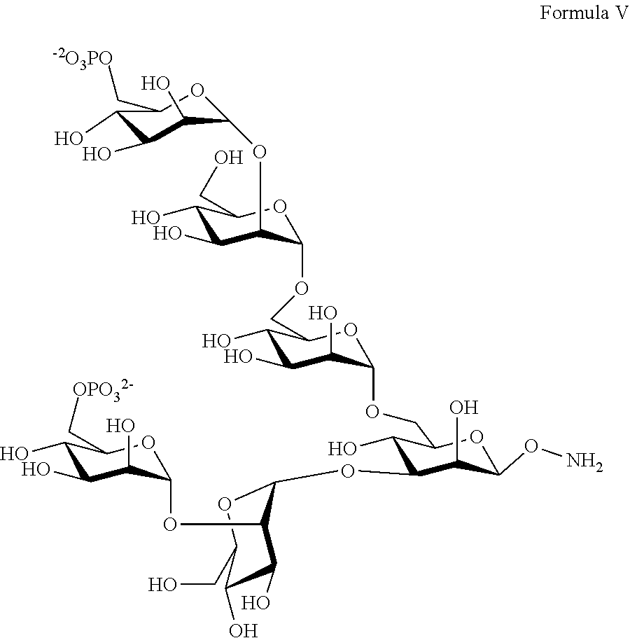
C1(O)C(OC2OC(CO)C(O)C(O)C2OC2C(O)C(O)C(O)C(C[OPO32-])O2)C(O)C(ON)OC1COC1C(O)C(O)C(O)C(COC2C(OC3OC(C[-2O3PO])C(O)C(O)C3O)C(O)C(O)C(CO)O2)O1
